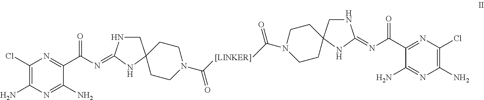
C1(Cl)=C(N)N=C(N)C(C(N=C2NCC3(N2)CCN(C([[LINKER]])=O)CC3)=O)=N1.N1(C(C)=O)CCC2(CC1)CNC(=NC(C1=NC(Cl)=C(N)N=C1N)=O)N2
